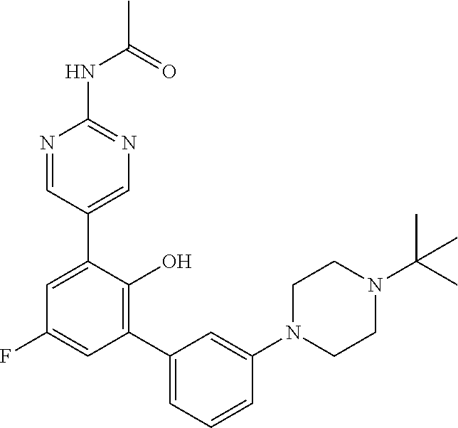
C1(F)=CC(C2=CC=CC(N3CCN(C(C)(C)C)CC3)=C2)=C(O)C(C2=CN=C(NC(=O)C)N=C2)=C1
